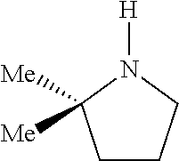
C1CCN([H])C1([Me])[Me]
